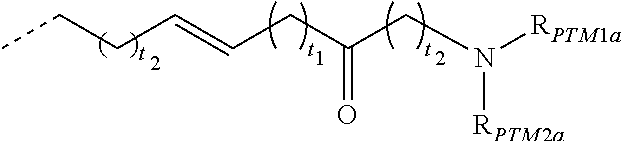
C(CC(CN([RPTM1a])[RPTM2a])=O)=CCCC
